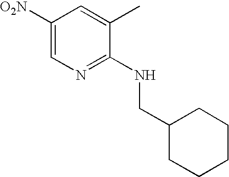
C1([O2N])=CN=C(NCC2CCCCC2)C(C)=C1
